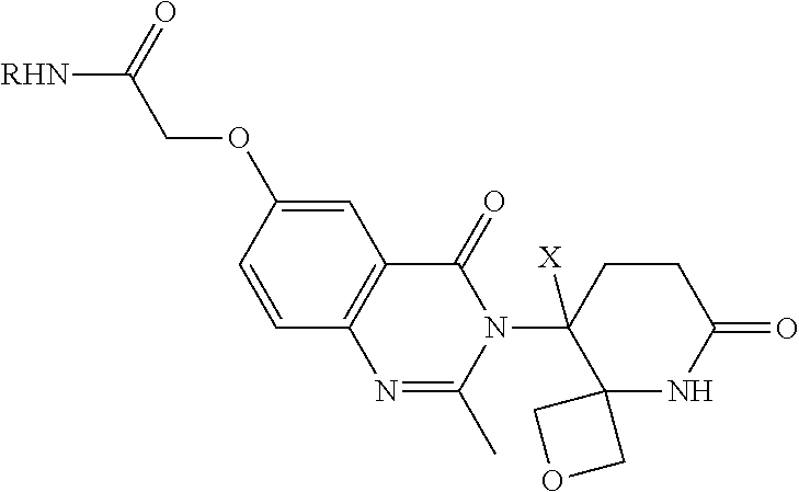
C1=C(OCC([RHN])=O)C=CC2=C1C(=O)N(C1([X])C3(NC(=O)CC1)COC3)C(C)=N2
